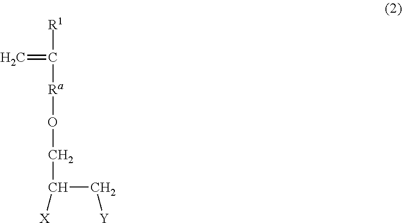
C=C([R1])[Ra]OCC(C[Y])[X]
